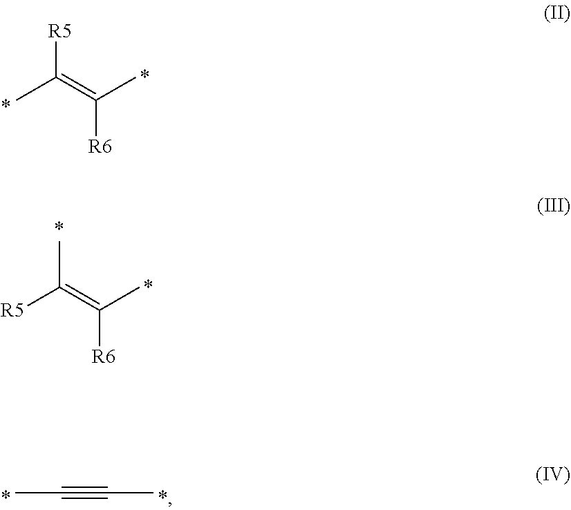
[R5]C(=C(C)[R6])C.CC(=C(C)[R6])[R5].CC#CC
